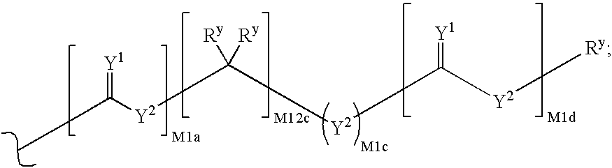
C([Y2]C([Ry])([Ry])[Y2]CC([Y2][Ry])=[Y1])(=[Y1])CCC
